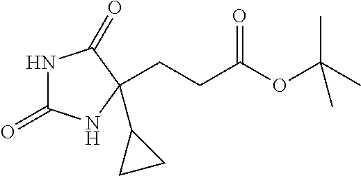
CC(OC(CCC1(C2CC2)NC(=O)NC1=O)=O)(C)C
